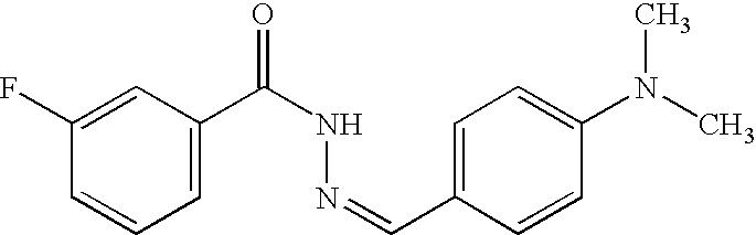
C1=C(F)C=CC=C1C(NN=CC1=CC=C(N(C)C)C=C1)=O
